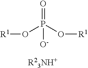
O=P(O[R1])(O[R1])[O-]
